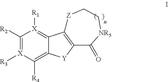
C1([R2])=[X]([R3])C([R4])=C2C(=[X]1[R1])C1=C([Y]2)C(=O)[NR5]CC[Z]1
